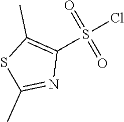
C1(S(Cl)(=O)=O)=C(C)SC(C)=N1
